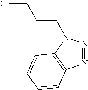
N1=NN(CCCCl)C2=C1C=CC=C2
